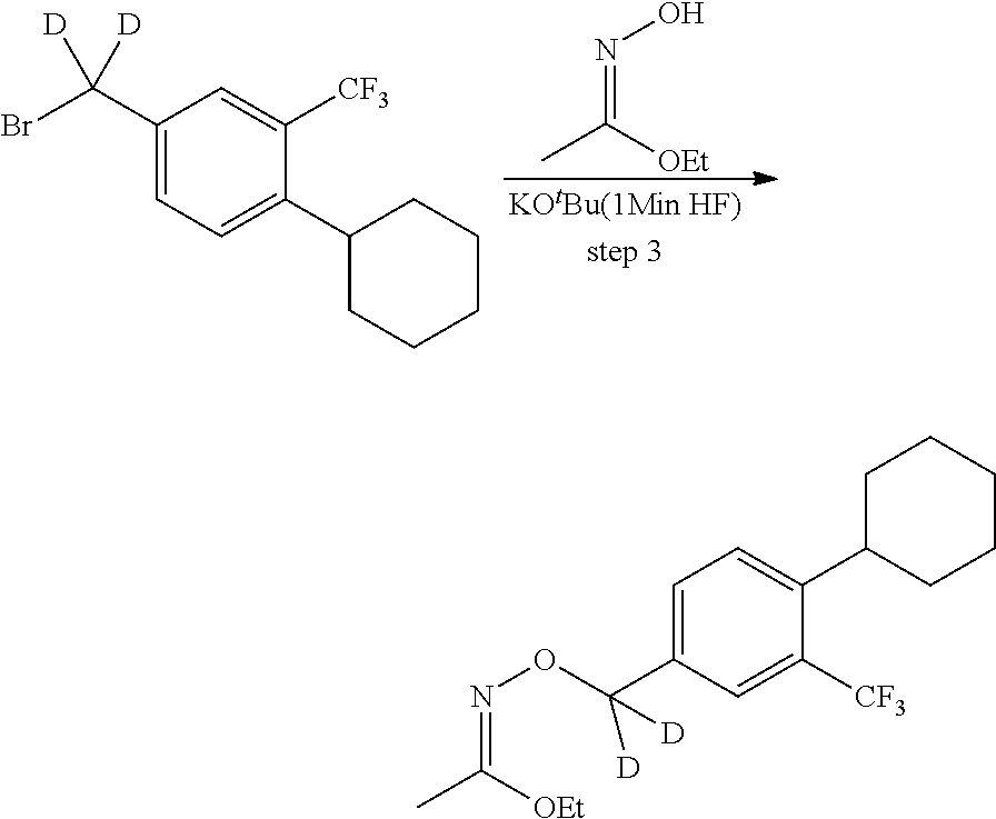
C1(C(Br)([D])[D])=CC=C(C2CCCCC2)C([CF3])=C1.N(=C([OEt])C)O.C1=C(C(ON=C(C)[OEt])([D])[D])C=C([CF3])C(C2CCCCC2)=C1
